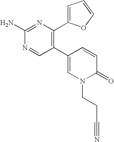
C1(N)=NC(C2=CC=CO2)=C(C2=CN(CCC#N)C(=O)C=C2)C=N1
